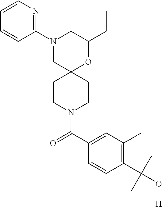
N1(C2=NC=CC=C2)CC2(OC(CC)C1)CCN(C(C1=CC(C)=C(C(C)(O)C)C=C1)=O)CC2.[H]
